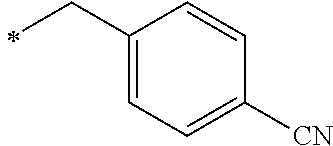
C1(CC)=CC=C([CN])C=C1
